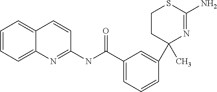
C1=CC=C2C(=C1)C=CC(NC(C1=CC=CC(C3(C)N=C(N)SCC3)=C1)=O)=N2
